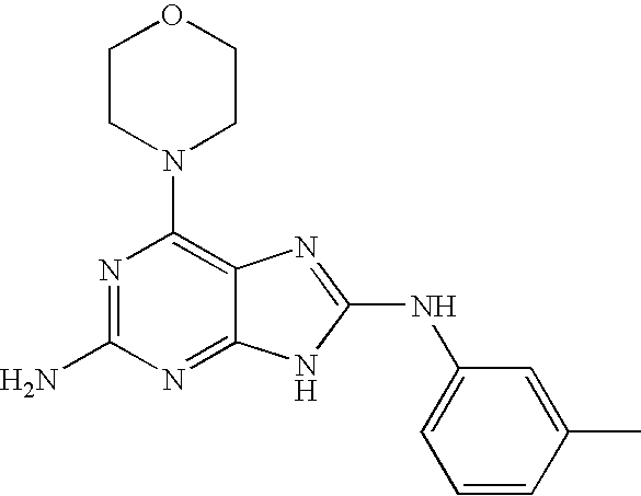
N1=C(N)N=C2C(=C1N1CCOCC1)N=C(NC1=CC=CC(C)=C1)N2
